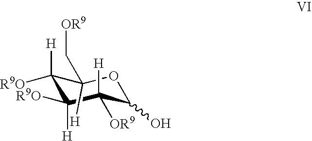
C1([H])([R9O])C([H])([R9O])C([H])([OR9])C(O)OC1([H])C[OR9]
